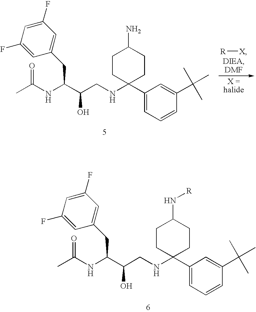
[R][X].CC(NC(C(CNC1(C2=CC=CC(C(C)(C)C)=C2)CCC(N)CC1)O)CC1=CC(F)=CC(F)=C1)=O.CC(NC(C(CNC1(C2=CC=CC(C(C)(C)C)=C2)CCC(N[R])CC1)O)CC1=CC(F)=CC(F)=C1)=O
